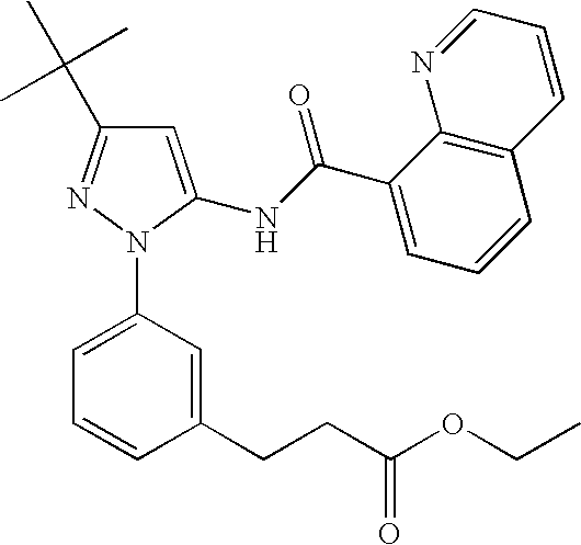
C1=C(NC(C2=CC=CC3=C2N=CC=C3)=O)N(C2=CC=CC(CCC(OCC)=O)=C2)N=C1C(C)(C)C
